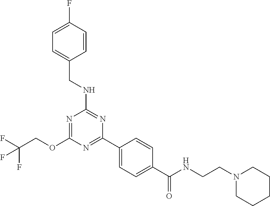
O(C1=NC(NCC2=CC=C(F)C=C2)=NC(C2=CC=C(C(NCCN3CCCCC3)=O)C=C2)=N1)CC(F)(F)F
